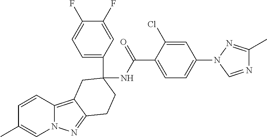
C1=CC(C)=CN2C1=C1C(=N2)CCC(C2=CC=C(F)C(F)=C2)(NC(C2=CC=C(N3C=NC(C)=N3)C=C2Cl)=O)C1
